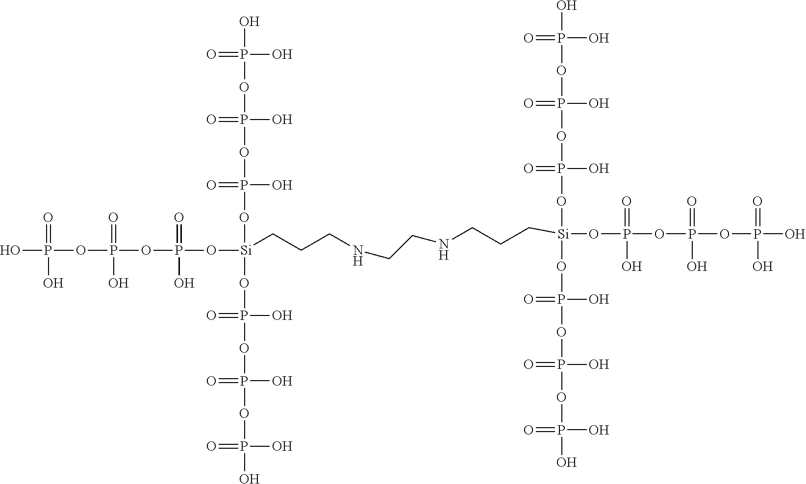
OP(O)(=O)OP(O)(=O)OP(O)(=O)O[Si](OP(=O)(O)OP(OP(O)(O)=O)(O)=O)(OP(=O)(O)OP(OP(O)(=O)O)(=O)O)CCCNCCNCCC[Si](OP(OP(OP(O)(O)=O)(O)=O)(O)=O)(OP(=O)(O)OP(OP(O)(O)=O)(O)=O)OP(OP(OP(O)(=O)O)(=O)O)(=O)O
